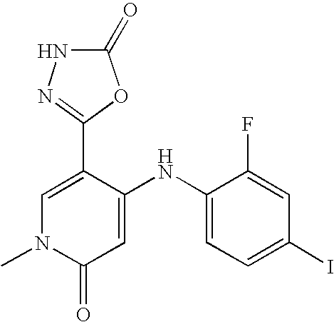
C1(C2=NNC(=O)O2)=CN(C)C(=O)C=C1NC1=CC=C(I)C=C1F
